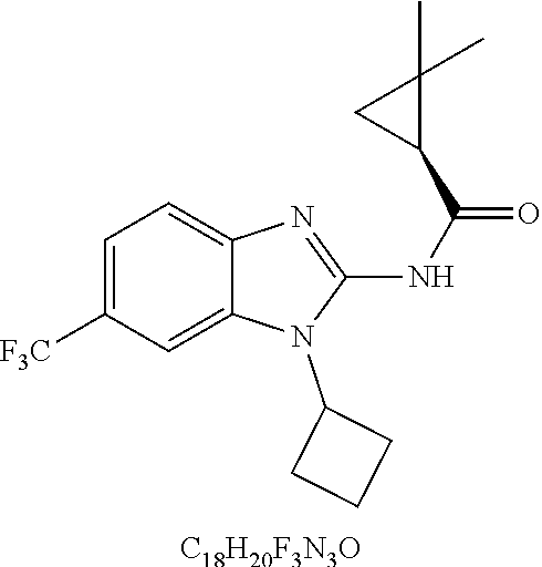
C1=C([F3C])C=C2C(=C1)N=C(NC(=O)C1C(C)(C)C1)N2C1CCC1.[C18H20F3N3O]
